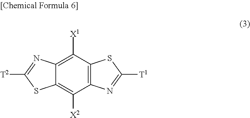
C1([X1])=C2C(=C([X2])C3=C1SC([T1])=N3)SC([T2])=N2
